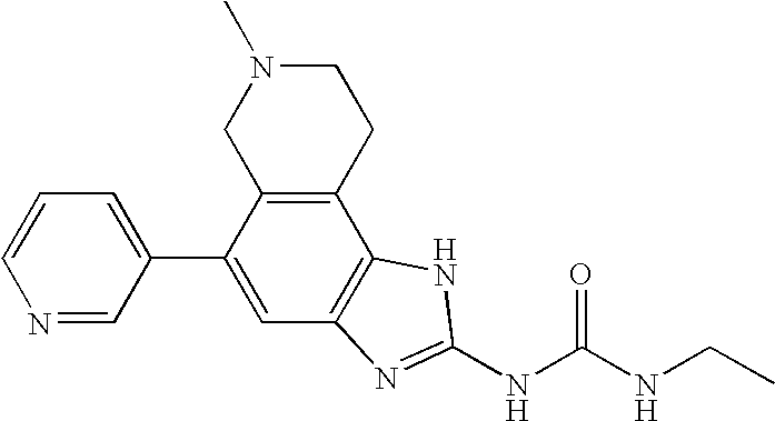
C1=CN=CC(C2=CC3=C(C4=C2CN(C)CC4)NC(NC(NCC)=O)=N3)=C1
